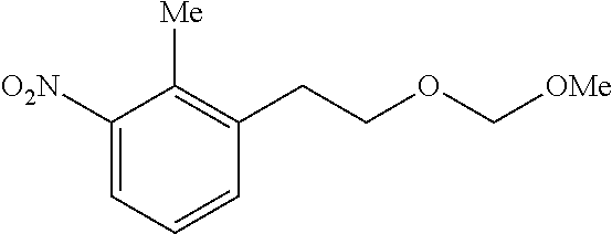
C1([O2N])=CC=CC(CCOC[OMe])=C1[Me]
